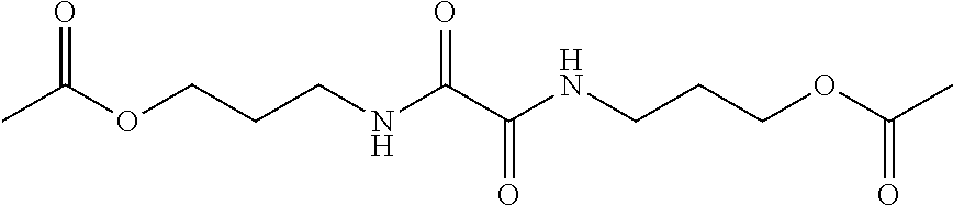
C(CCNC(C(NCCCOC(C)=O)=O)=O)OC(C)=O
